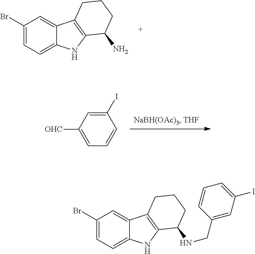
C1(Br)=CC=C2C(=C1)C1=C(N2)C(N)CCC1.C1([OHC])=CC=CC(I)=C1.C1(Br)=CC=C2C(=C1)C1=C(N2)C(NCC2=CC(I)=CC=C2)CCC1
